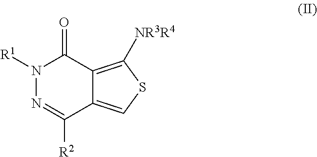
[R1]N1N=C([R2])C2=CSC([NR3R4])=C2C1=O
